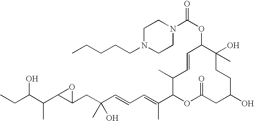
CCC(C(C1C(CC(C=CC=C(C2OC(=O)CC(O)CCC(O)(C)C(OC(N3CCN(CCCCC)CC3)=O)C=CC2C)C)(O)C)O1)C)O
